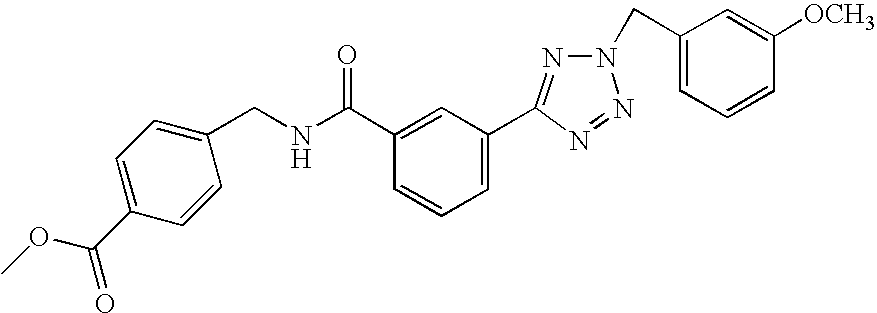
C1(C(NCC2=CC=C(C(=O)OC)C=C2)=O)=CC(C2=NN(CC3=CC=CC([OCH3])=C3)N=N2)=CC=C1
